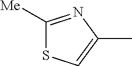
C1([Me])=NC(C)=CS1
